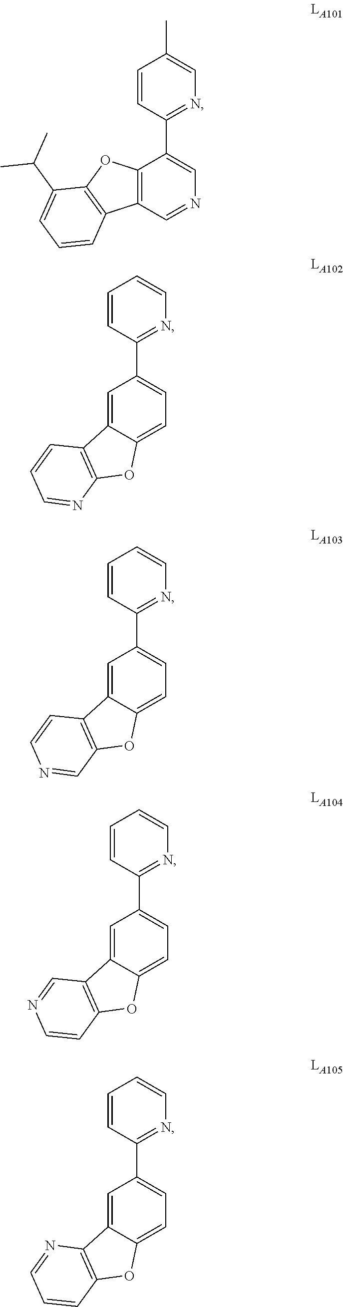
C1=CC(C2=CN=CC3=C2OC2=C3C=CC=C2C(C)C)=NC=C1C.C1=CC(C2=CC=C3C(=C2)C2=C(O3)N=CC=C2)=NC=C1.C1=CC(C2=CC=C3C(=C2)C2=C(O3)C=NC=C2)=NC=C1.C1=CC(C2=CC=C3C(=C2)C2=C(O3)C=CN=C2)=NC=C1.C1=CC(C2=CC=C3C(=C2)C2=C(O3)C=CC=N2)=NC=C1
